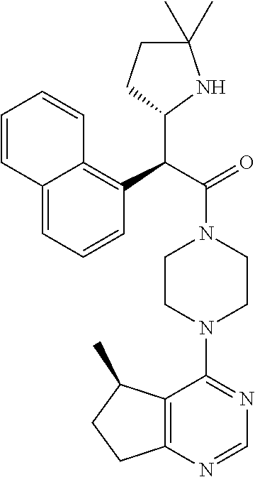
C12=CC=CC(C(C(=O)N3CCN(C4=NC=NC5=C4C(C)CC5)CC3)C3NC(C)(C)CC3)=C1C=CC=C2
